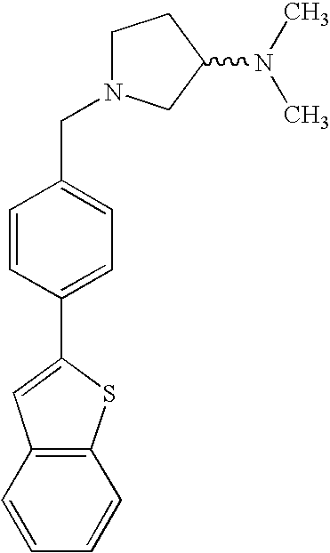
C1N(CC2=CC=C(C3=CC4=C(S3)C=CC=C4)C=C2)CC(N(C)C)C1
